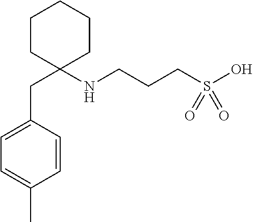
C(S(O)(=O)=O)CCNC1(CC2=CC=C(C)C=C2)CCCCC1
